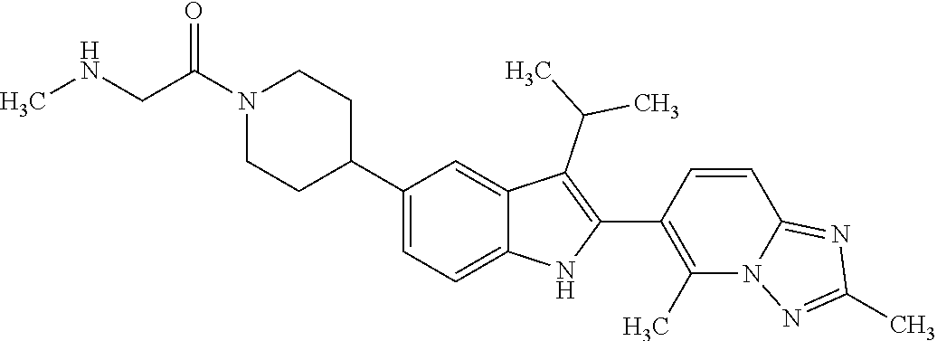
N1(C(CNC)=O)CCC(C2=CC=C3C(=C2)C(C(C)C)=C(C2=C(C)N4C(=NC(C)=N4)C=C2)N3)CC1
